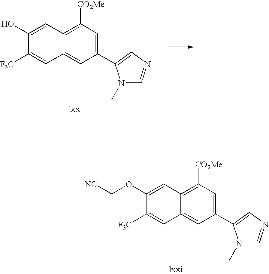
C1(O)=CC2=C([CO2Me])C=C(C3=CN=CN3C)C=C2C=C1[F3C].C1(OC[NC])=CC2=C([CO2Me])C=C(C3=CN=CN3C)C=C2C=C1[F3C]
